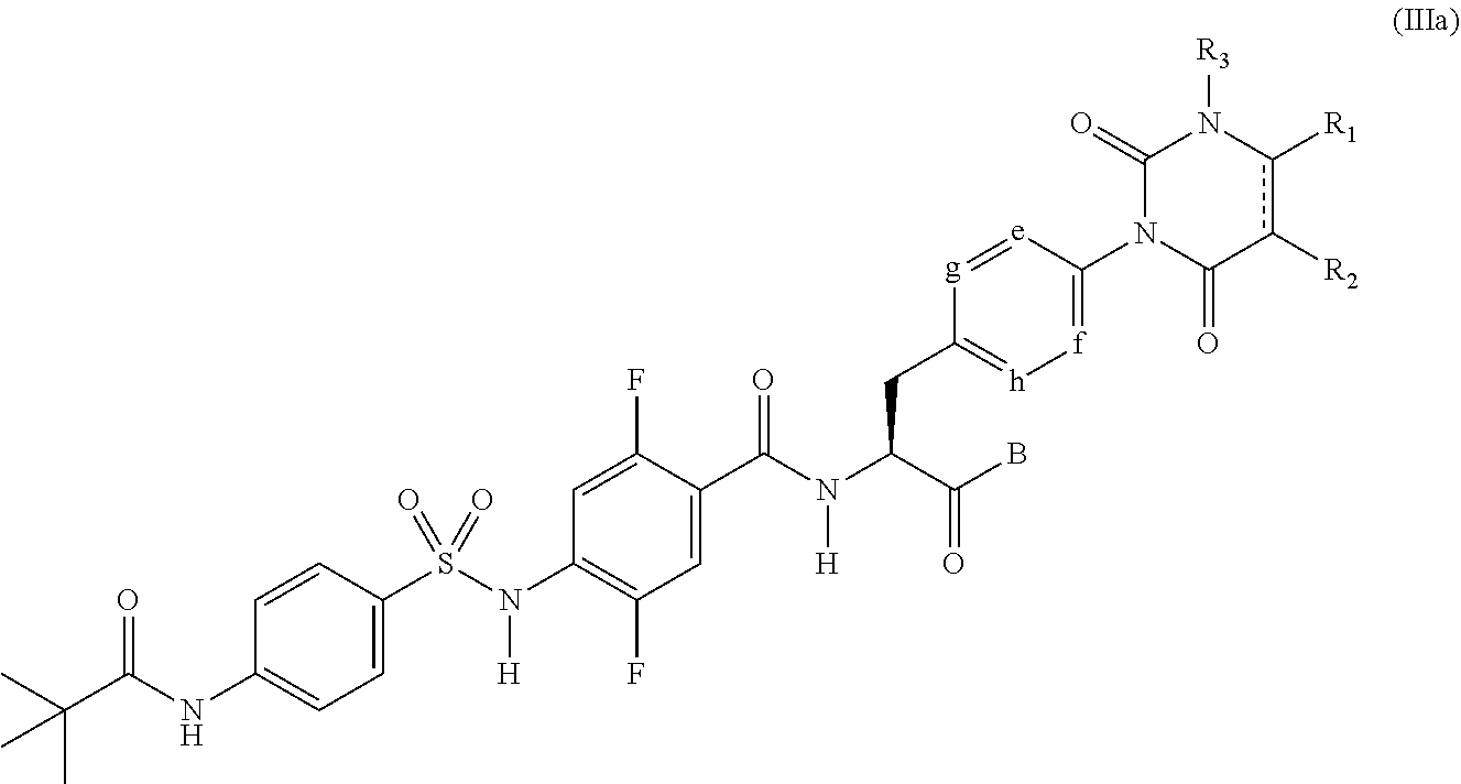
C1=C(C(N(C(C(B)=O)CC2=[h][f]=C(N3C(=O)c([R2])c([R1])N([R3])C3=O)[e]=[g]2)[H])=O)C(F)=CC(N(S(C2=CC=C(NC(C(C)(C)C)=O)C=C2)(=O)=O)[H])=C1F
